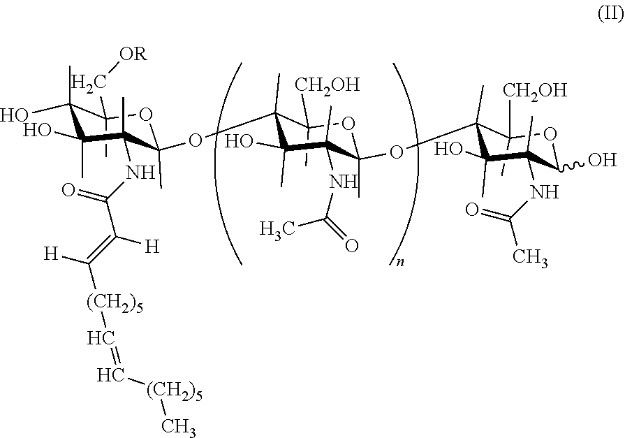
C1(C)([CH2OH])C(OC2(C)C(C)(NC(=O)C(=C([H])[(CH2)5]C=C[(CH2)5]C)[H])C(C)(O)C(O)(C)C(C)(C[OR])O2)(C)C(C)(O)C(C)(NC(=O)C)C(OC2(C)C(C)([CH2OH])OC(O)C(C)(NC(C)=O)C2(C)O)(C)O1
